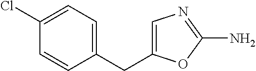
C1(Cl)=CC=C(CC2=CN=C(N)O2)C=C1
